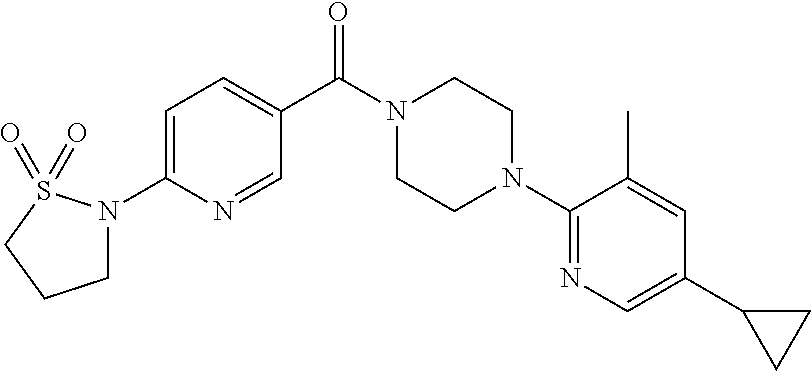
C1(N2CCN(C(C3=CC=C(N4CCCS4(=O)=O)N=C3)=O)CC2)=NC=C(C2CC2)C=C1C
